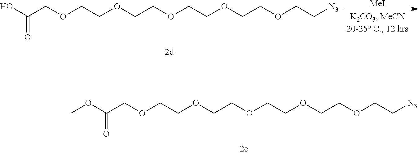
O(CCOCCOCCOCCOCC[N3])CC(OC)=O.O(CCOCCOCCOCCOCC[N3])CC(O)=O.[MeI]
